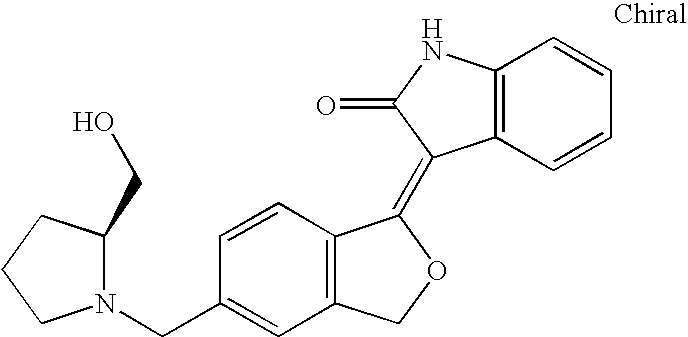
C1=CC(CN2C(CO)CCC2)=CC2=C1C(=C1C3=C(C=CC=C3)NC1=O)OC2
